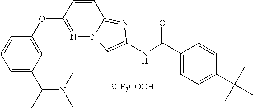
C1(OC2=NN3C(=NC(NC(C4=CC=C(C(C)(C)C)C=C4)=O)=C3)C=C2)=CC(C(C)N(C)C)=CC=C1.[2CF3COOH]
